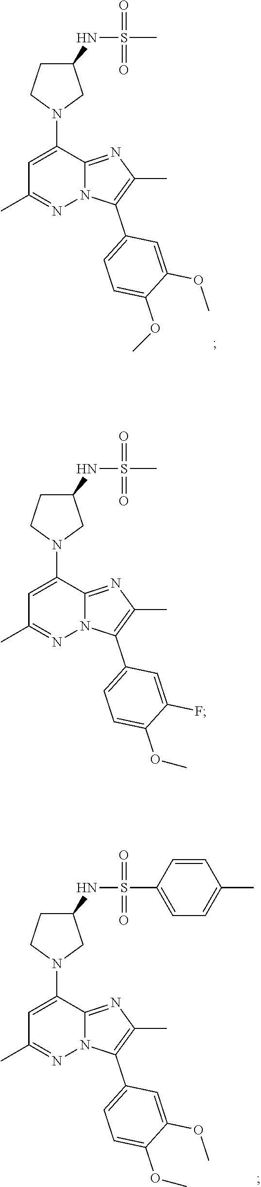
C1=C(N2CC(NS(=O)(=O)C)CC2)C2=NC(C)=C(C3=CC=C(OC)C(OC)=C3)N2N=C1C.C1=C(N2CC(NS(=O)(=O)C3=CC=C(C)C=C3)CC2)C2=NC(C)=C(C3=CC=C(OC)C(OC)=C3)N2N=C1C.C1=C(N2CC(NS(=O)(=O)C)CC2)C2=NC(C)=C(C3=CC=C(OC)C(F)=C3)N2N=C1C
